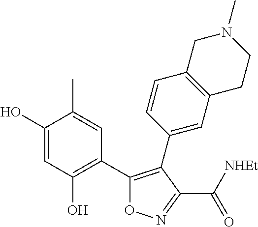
C1(O)=CC(O)=C(C2=C(C3=CC4=C(C=C3)CN(C)CC4)C(C(=O)[NHEt])=NO2)C=C1C
